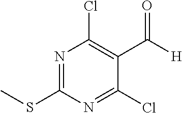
N1=C(SC)N=C(Cl)C(C([H])=O)=C1Cl
